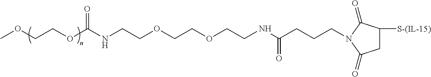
N1(CCCC(NCCOCCOCCNC(OCCOC)=O)=O)C(=O)CC([S-(IL-15)])C1=O
